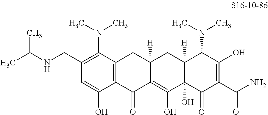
C1(CNC(C)C)=C(N(C)C)C2=C(C(O)=C1)C(=O)C1=C(O)C3(O)C([H])(CC1([H])C2)C(N(C)C)C(O)=C(C(N)=O)C3=O
